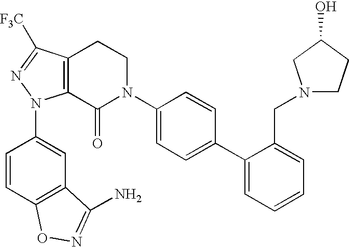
C12=C(C([F3C])=NN1C1=CC3=C(C=C1)ON=C3N)CCN(C1=CC=C(C3=CC=CC=C3CN3CCC(O)C3)C=C1)C2=O
